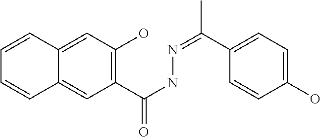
C1(C(=O)NN=C(C2=CC=C(O)C=C2)C)=C(O)C=C2C(=C1)C=CC=C2
